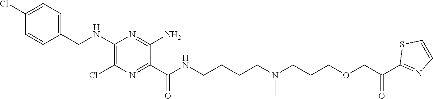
C1=C(Cl)C=CC(CNC2=C(Cl)N=C(C(NCCCCN(CCCOCC(C3=NC=CS3)=O)C)=O)C(N)=N2)=C1
